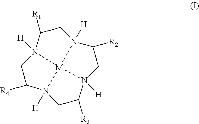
N12([H])C([R4])CN3([H])C([R1])CN4([H])C([R2])CN([H])(C([R3])C1)[M]243
